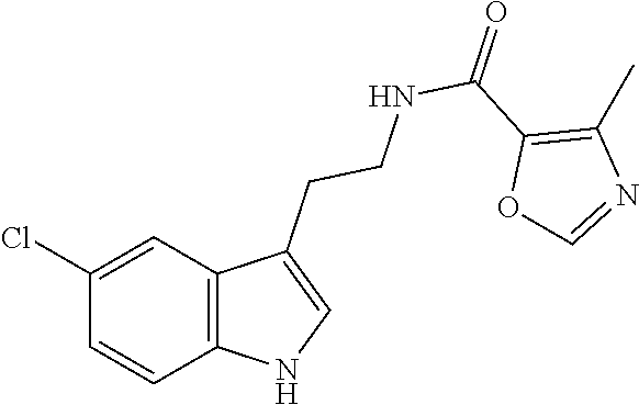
C12=C(C=C(Cl)C=C1)C(CCNC(C1=C(C)N=CO1)=O)=CN2
